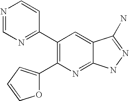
N1=CN=C(C2=C(C3=CC=CO3)N=C3C(=C2)C(N)=NN3)C=C1
